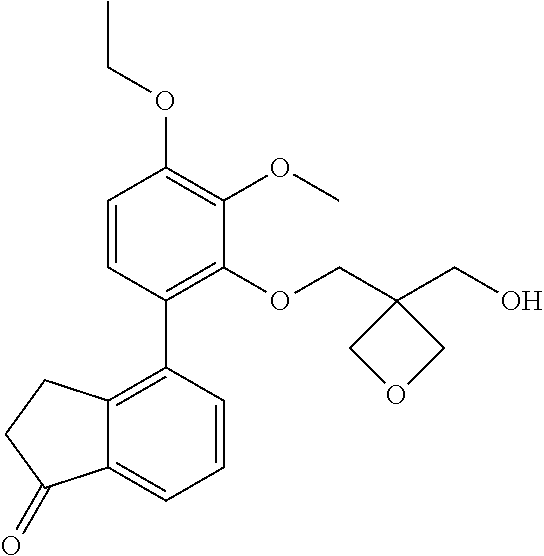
C1=CC(C2=C3C(=CC=C2)C(=O)CC3)=C(OCC2(CO)COC2)C(OC)=C1OCC
